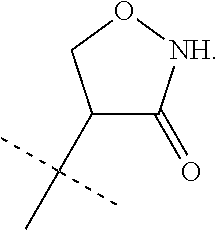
C1(C(C)(C)C)C(=O)[NH]OC1
